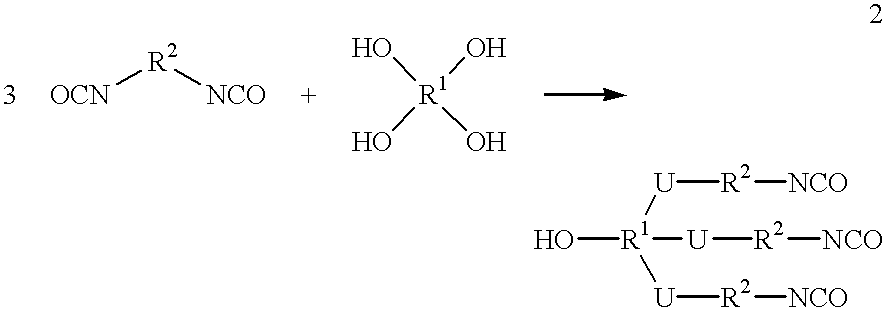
[OCN][R2][NCO].O[R1](O)(O)O.O[R1]([U][R2][NCO])([U][R2][NCO])[U][R2][NCO]
